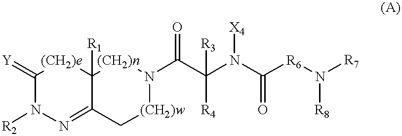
C1(=[Y])N([R2])N=C2C([R1])([(CH2)e]1)[(CH2)n]N(C(C([R4])([R3])N(C(=O)[R6]N([R8])[R7])[X4])=O)[(CH2)w]C2
